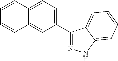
C12=CC(C3=NNC4=CC=CC=C34)=CC=C1C=CC=C2
